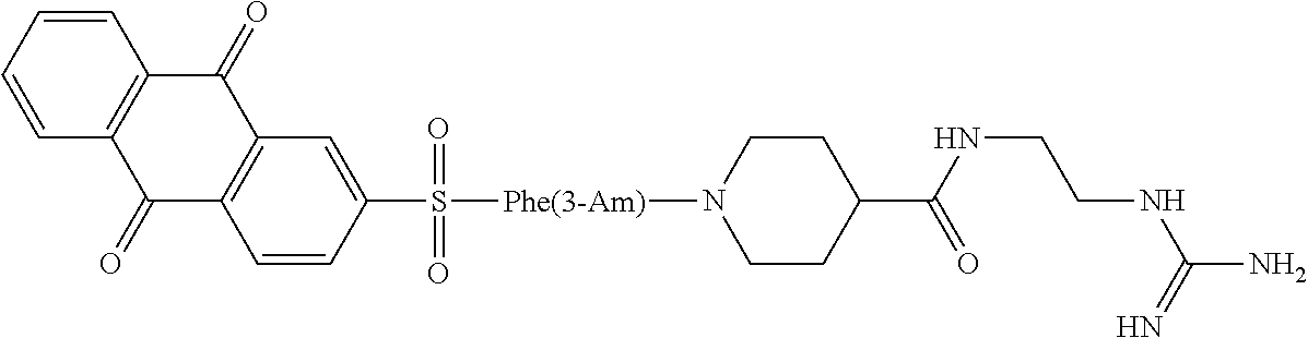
C12=C(C=C(S(=O)(=O)[Phe(3-Am)]N3CCC(C(NCCNC(N)=N)=O)CC3)C=C1)C(=O)C1=C(C2=O)C=CC=C1
